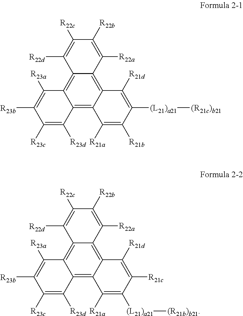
C12=C3C(=C4C(=C1C([R23a])=C([R23b])C([R23c])=C2[R23d])C([R22d])=C([R22c])C([R22b])=C4[R22a])C([R21d])=C([(L21)a21][(R21c)b21])C([R21b])=C3[R21a].C12=C3C(=C4C(=C1C([R23a])=C([R23b])C([R23c])=C2[R23d])C([R22d])=C([R22c])C([R22b])=C4[R22a])C([R21d])=C([R21c])C([(L21)a21][(R21b)b21])=C3[R21a]
